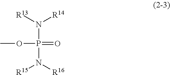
[R13]N([R14])P(N([R16])[R15])(OC)=O
